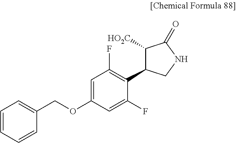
C1([HO2C])C(C2=C(F)C=C(OCC3=CC=CC=C3)C=C2F)CNC1=O
